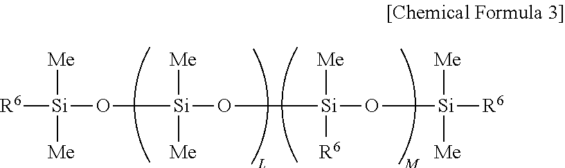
[R6][Si]([Me])([Me])O[Si](O[Si](O[Si]([R6])([Me])[Me])([Me])[R6])([Me])[Me]
